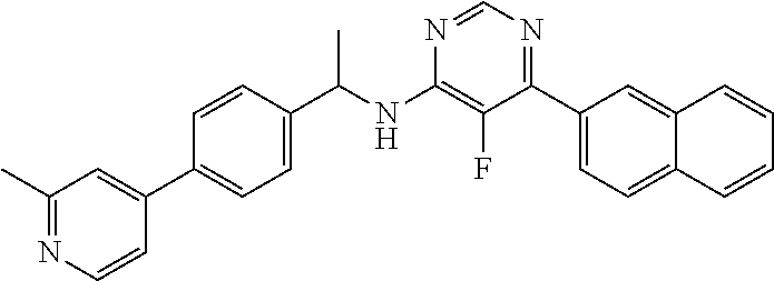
N1=CN=C(C2=CC=C3C(=C2)C=CC=C3)C(F)=C1NC(C1=CC=C(C2=CC(C)=NC=C2)C=C1)C
